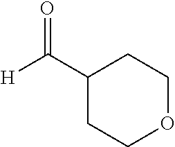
C1C(C([H])=O)CCOC1
